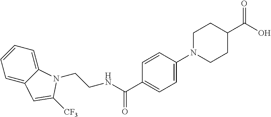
C1=CC=C2C(=C1)C=C([CF3])N2CCNC(C1=CC=C(N2CCC(C(O)=O)CC2)C=C1)=O
